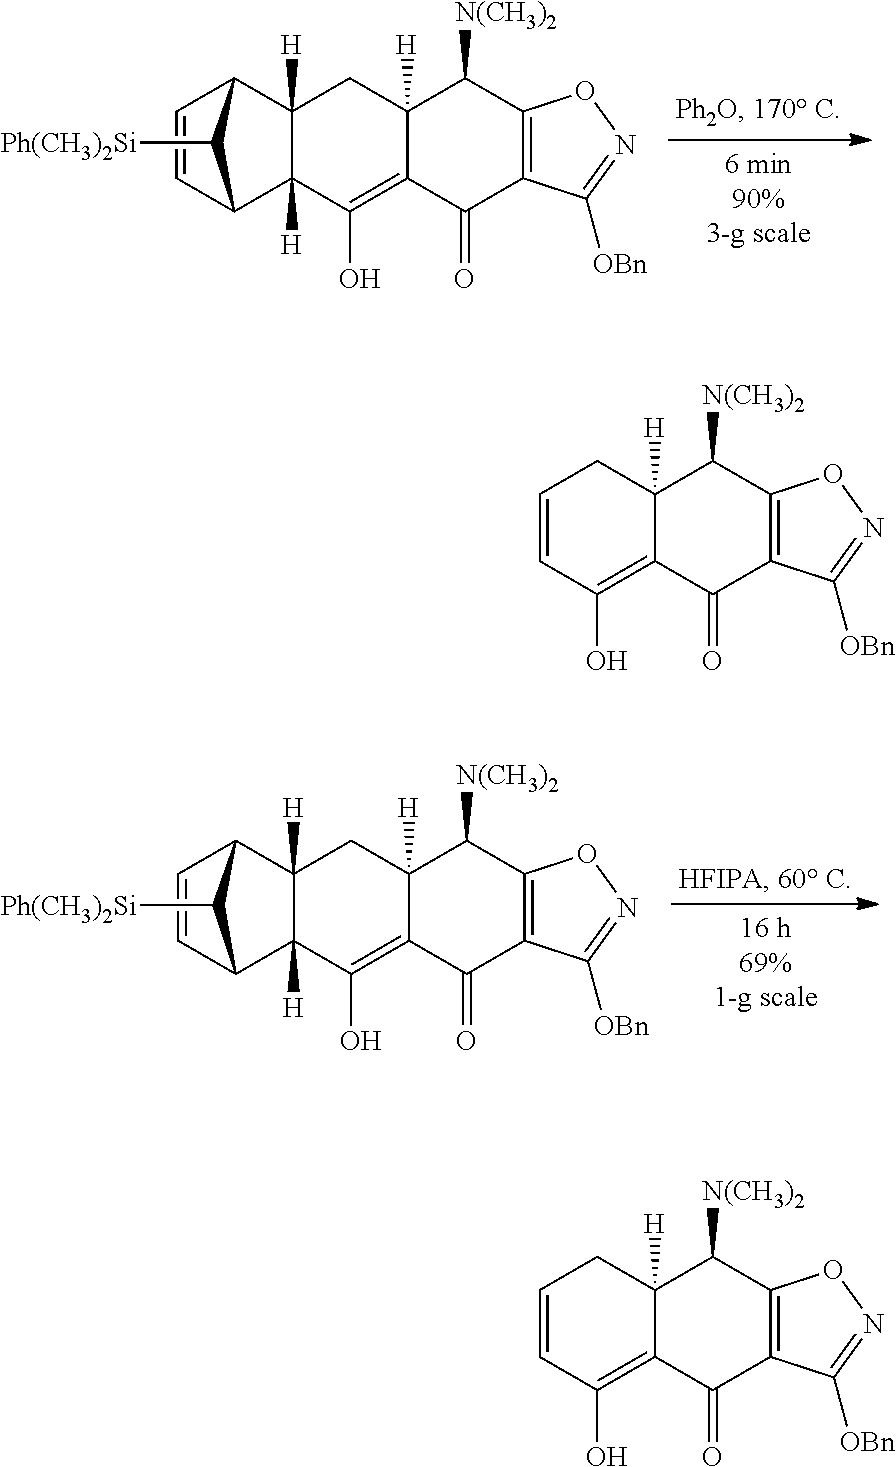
C1=CC2C3([H])C([H])(C1C2[Ph(CH3)2Si])CC1([H])C(=C3O)C(=O)C2=C(C1[N(CH3)2])ON=C2[OBn].C1=CC2C3([H])C([H])(C1C2[Ph(CH3)2Si])CC1([H])C(=C3O)C(=O)C2=C(C1[N(CH3)2])ON=C2[OBn].C12=C(O)C=CCC1([H])C([N(CH3)2])C1=C(C2=O)C([OBn])=NO1.C12=C(O)C=CCC1([H])C([N(CH3)2])C1=C(C2=O)C([OBn])=NO1
